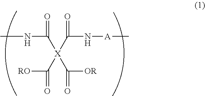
C([X](C([RO])=O)(C(N[A]C)=O)C([OR])=O)(NC)=O
